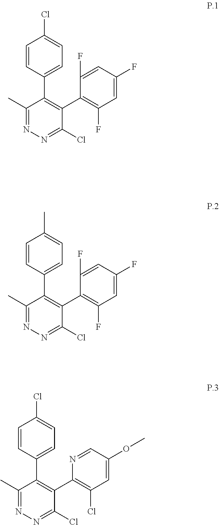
C1=CC(C2=C(C3=C(F)C=C(F)C=C3F)C(Cl)=NN=C2C)=CC=C1Cl.C1=CC(C2=C(C3=C(F)C=C(F)C=C3F)C(Cl)=NN=C2C)=CC=C1C.C1=CC(C2=C(C3=C(Cl)C=C(OC)C=N3)C(Cl)=NN=C2C)=CC=C1Cl
